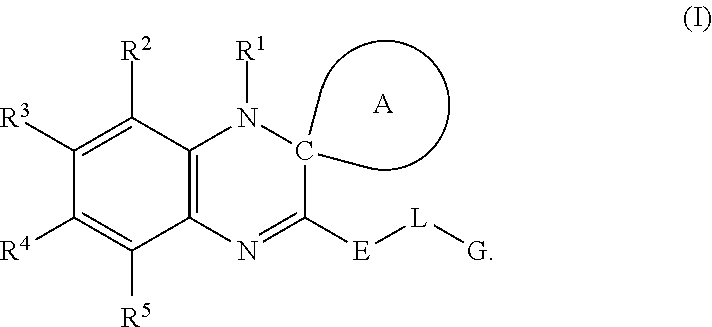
C12=C(C([R2])=C([R3])C([R4])=C1[R5])N([R1])C(C)(C)C([E][L][G])=N2.[A]
